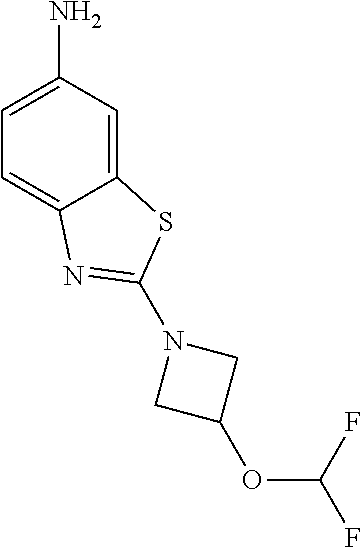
C12=CC(N)=CC=C1N=C(N1CC(OC(F)F)C1)S2
